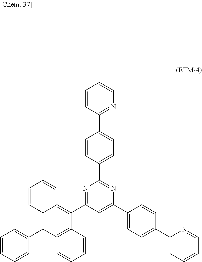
C1(C2=C3C(=C(C4=CC=CC=C4)C4=C2C=CC=C4)C=CC=C3)=NC(C2=CC=C(C3=NC=CC=C3)C=C2)=NC(C2=CC=C(C3=CC=CC=N3)C=C2)=C1
